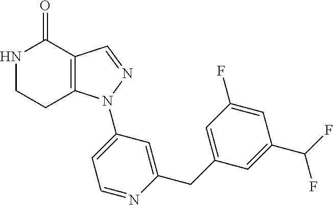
C12=C(C=NN1C1=CC=NC(CC3=CC(F)=CC(C(F)F)=C3)=C1)C(=O)NCC2
